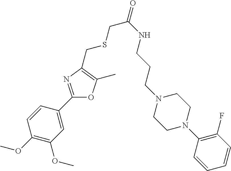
C1=CC(C2=NC(CSCC(NCCCN3CCN(C4=C(F)C=CC=C4)CC3)=O)=C(C)O2)=CC(OC)=C1OC
